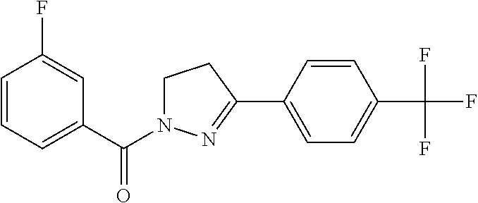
C1=CC=C(C(=O)N2CCC(C3=CC=C(C(F)(F)F)C=C3)=N2)C=C1F
